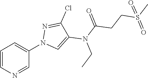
C1=CN=CC(N2C=C(N(C(=O)CCS(C)(=O)=O)CC)C(Cl)=N2)=C1
